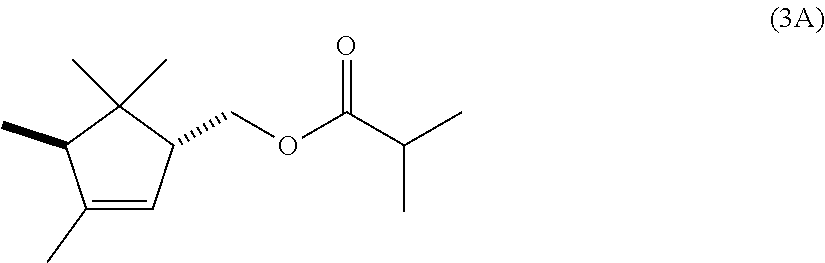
C1(C)=CC(COC(C(C)C)=O)C(C)(C)C1C
